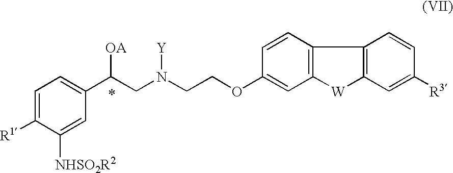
C1=C([R1])C([NHSO2R2])=CC(C(CN(CCOC2=CC3=C(C=C2)C2=C([W]3)C=C([R3])C=C2)[Y])[OA])=C1
